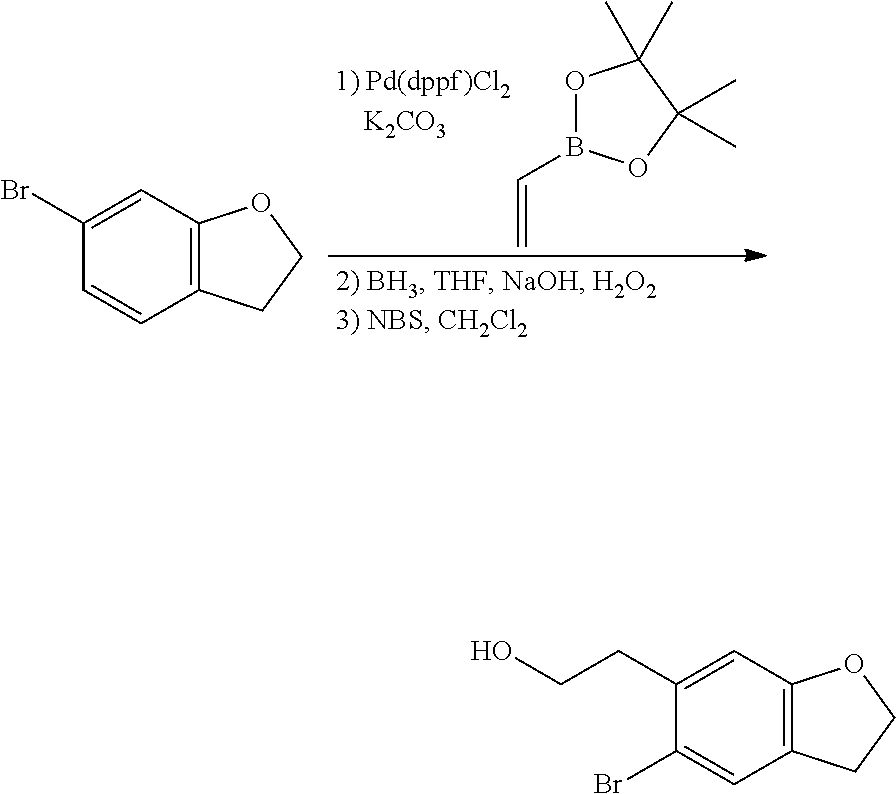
O1B(C=C)OC(C)(C)C1(C)C.C12=C(C=C(Br)C=C1)OCC2.C12=C(C=C(CCO)C(Br)=C1)OCC2
